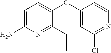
C1=C(N)N=C(CC)C(OC2=CC(Cl)=NC=C2)=C1
